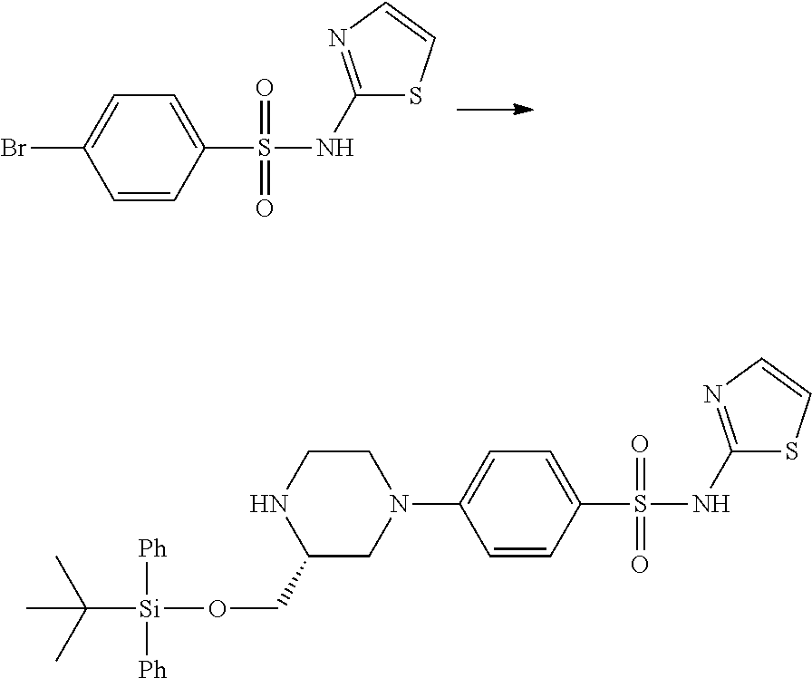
C1(S(NC2=NC=CS2)(=O)=O)=CC=C(Br)C=C1.C1CNC(CO[Si](C(C)(C)C)([Ph])[Ph])CN1C1=CC=C(S(NC2=NC=CS2)(=O)=O)C=C1
